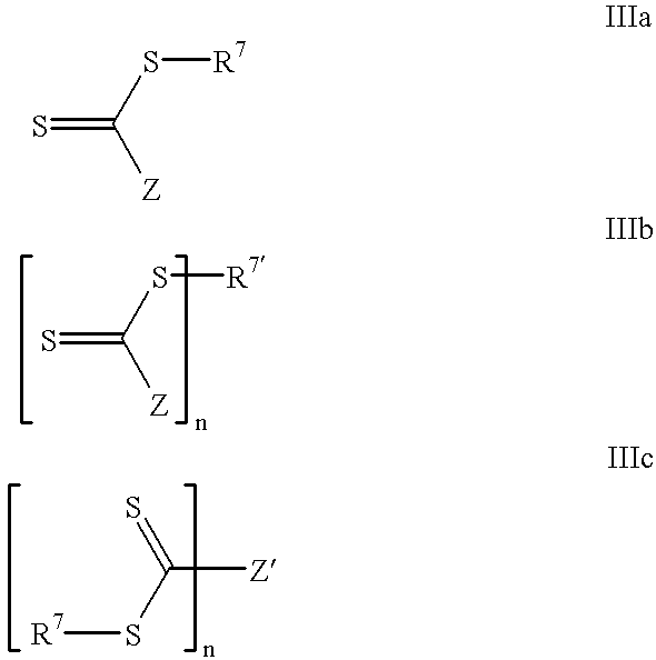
S=C(S[R7])[Z].S=C(S[R7])[Z].[R7]SC(=S)[Z]
